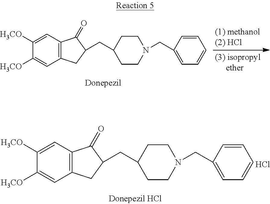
C12=C(C=C([H3CO])C([H3CO])=C1)C(=O)C(CC1CCN(CC3=CC=CC=C3)CC1)C2.C12=C(C=C([H3CO])C([H3CO])=C1)C(=O)C(CC1CCN(CC3=CC=CC=C3)CC1)C2.Cl
